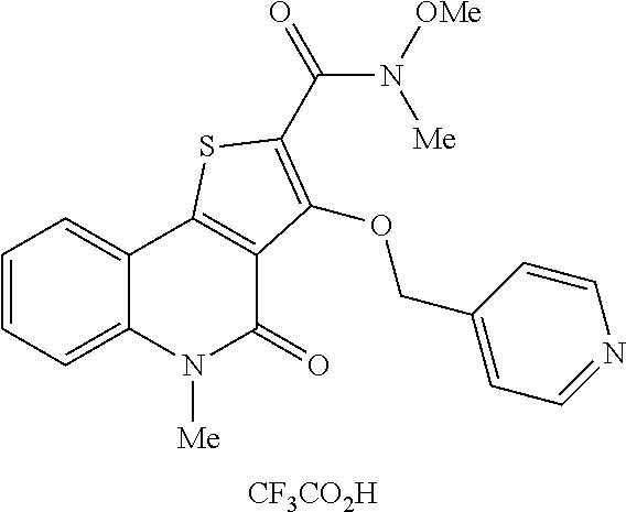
[CF3CO2H].C1=CC=C2C(=C1)C1=C(C(=O)N2[Me])C(OCC2=CC=NC=C2)=C(C(N([Me])[OMe])=O)S1
